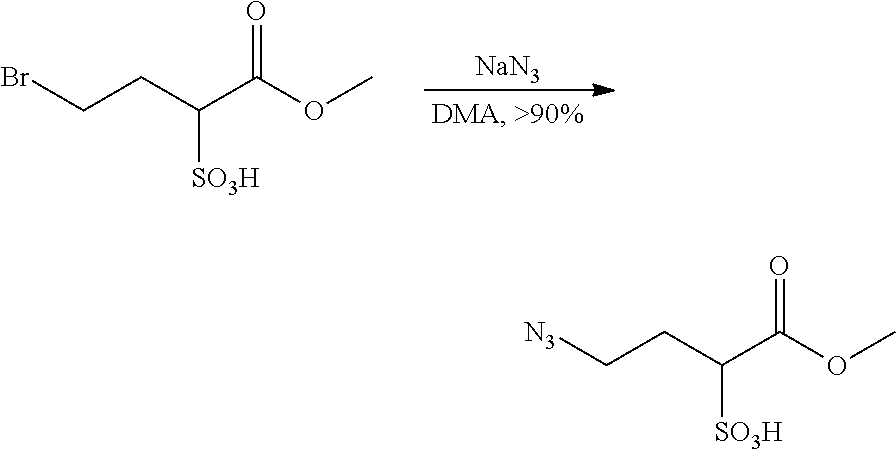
BrCCC(C(OC)=O)[SO3H].[NaN3].[N3]CCC(C(OC)=O)[SO3H]
